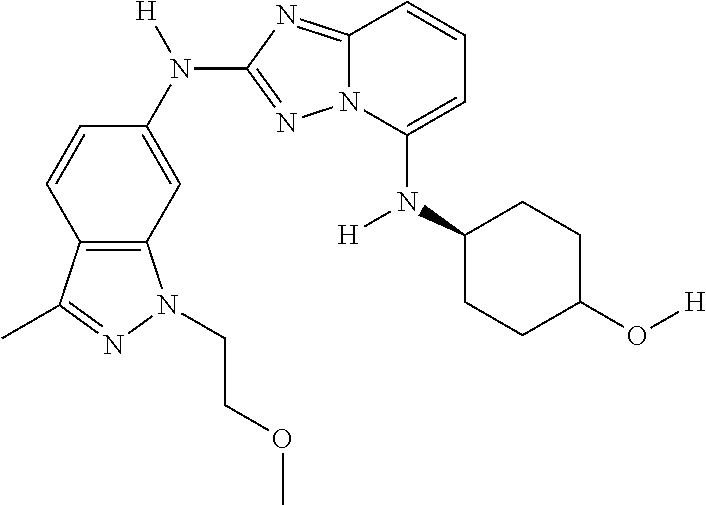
C12=C(C=C(N([H])C3=NN4C(=N3)C=CC=C4N(C3CCC(O[H])CC3)[H])C=C1)N(CCOC)N=C2C
